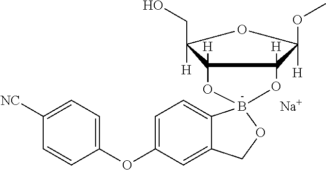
[Na].C12([H])OB3(OC1([H])C([H])(OC)OC2([H])CO)C1=CC=C(OC2=CC=C([NC])C=C2)C=C1CO3
